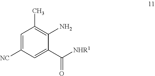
C1=C([NC])C=C(C([NHR1])=O)C(N)=C1C
